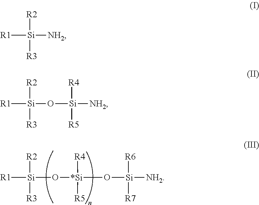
[R1][Si](O[*Si]([R4])([R5])O[Si]([NH2])([R6])[R7])([R2])[R3].[R1][Si]([NH2])([R2])[R3].[R1][Si](O[Si]([NH2])([R4])[R5])([R2])[R3]
